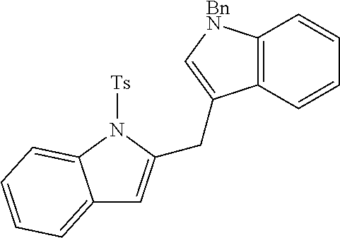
C12=CC=CC=C1N([Ts])C(CC1=C[BnN]C3=C1C=CC=C3)=C2
